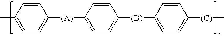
C1=CC(C)=CC=C1[(A)]C1=CC=C([(B)]C2=CC=C([(C)]C)C=C2)C=C1
